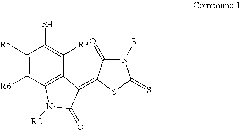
N1([R1])C(=O)C(=C2C3=C(C([R6])=C([R5])C([R4])=C3[R3])N([R2])C2=O)SC1=S
